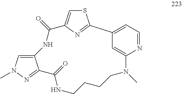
C12=CN(C)N=C1C(=O)NCCCCN(C)C1=CC(=CC=N1)C1=NC(=CS1)C(=O)N2
